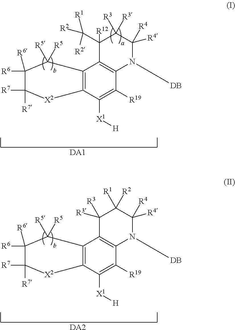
C1(C([R1])([R2])[R2])([R12])C2=C(N([DB])C([R4])([R4])C1([R3])[R3])C([R19])=C([X1][H])C1=C2C([R5])([R5])C([R6])([R6])C([R7])([R7])[X2]1.[DA1].C12=C(N([DB])C([R4])([R4])C([R1])([R2])C1([R3])[R3])C([R19])=C([X1][H])C1=C2C([R5])([R5])C([R6])([R6])C([R7])([R7])[X2]1.[DA2]
